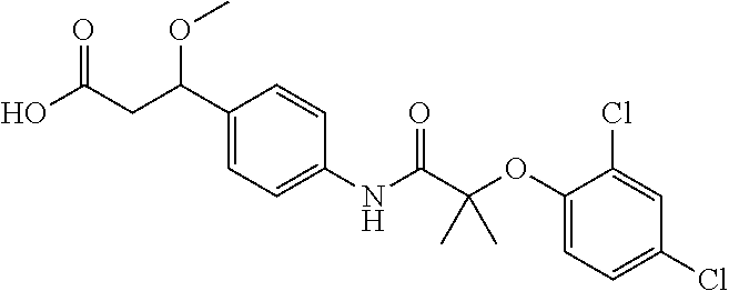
C1(C(CC(O)=O)OC)=CC=C(NC(C(OC2=CC=C(Cl)C=C2Cl)(C)C)=O)C=C1
